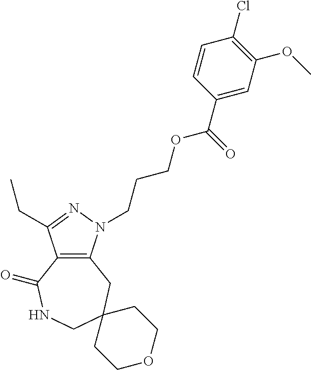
C12=C(N(CCCOC(C3=CC(OC)=C(Cl)C=C3)=O)N=C1CC)CC1(CNC2=O)CCOCC1
